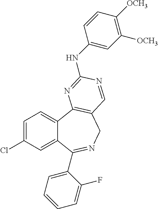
C1=C(Cl)C=C2C(=C1)C1=C(CN=C2C2=CC=CC=C2F)C=NC(NC2=CC([OCH3])=C([OCH3])C=C2)=N1
